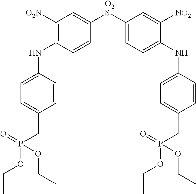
C1([O2N])=C(NC2=CC=C(CP(OCC)(OCC)=O)C=C2)C=CC([O2S]C2=CC=C(NC3=CC=C(CP(=O)(OCC)OCC)C=C3)C([NO2])=C2)=C1
